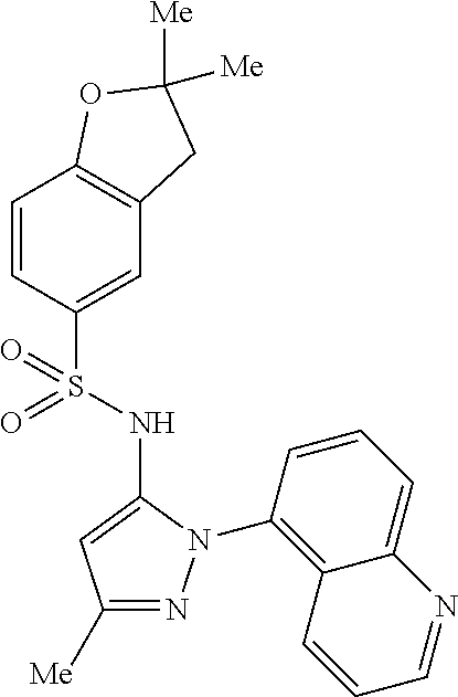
C12=C(C=C(S(=O)(=O)NC3=CC([Me])=NN3C3=C4C(=CC=C3)N=CC=C4)C=C1)CC([Me])([Me])O2
